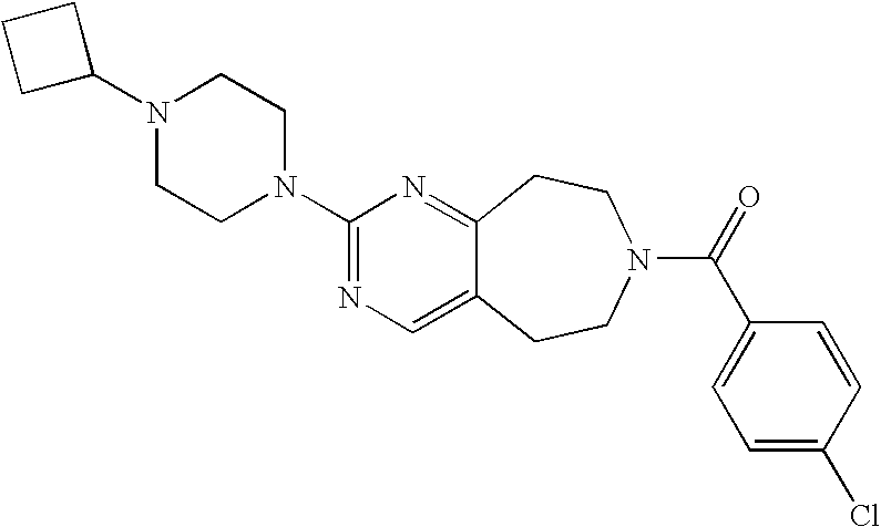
C1C(N2CCN(C3=NC=C4C(=N3)CCN(C(=O)C3=CC=C(Cl)C=C3)CC4)CC2)CC1
